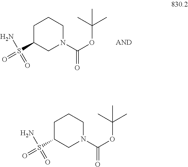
C1(S(N)(=O)=O)CN(C(OC(C)(C)C)=O)CCC1.C1(S(N)(=O)=O)CN(C(OC(C)(C)C)=O)CCC1
